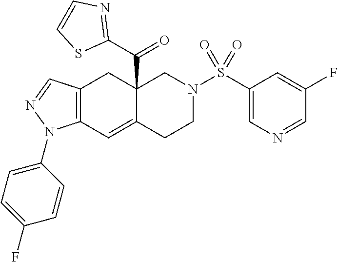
C12=C(C=C3C(C(C4=NC=CS4)=O)(C1)CN(S(C1=CN=CC(F)=C1)(=O)=O)CC3)N(C1=CC=C(F)C=C1)N=C2
